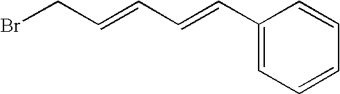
C(C=CC1=CC=CC=C1)=CCBr
